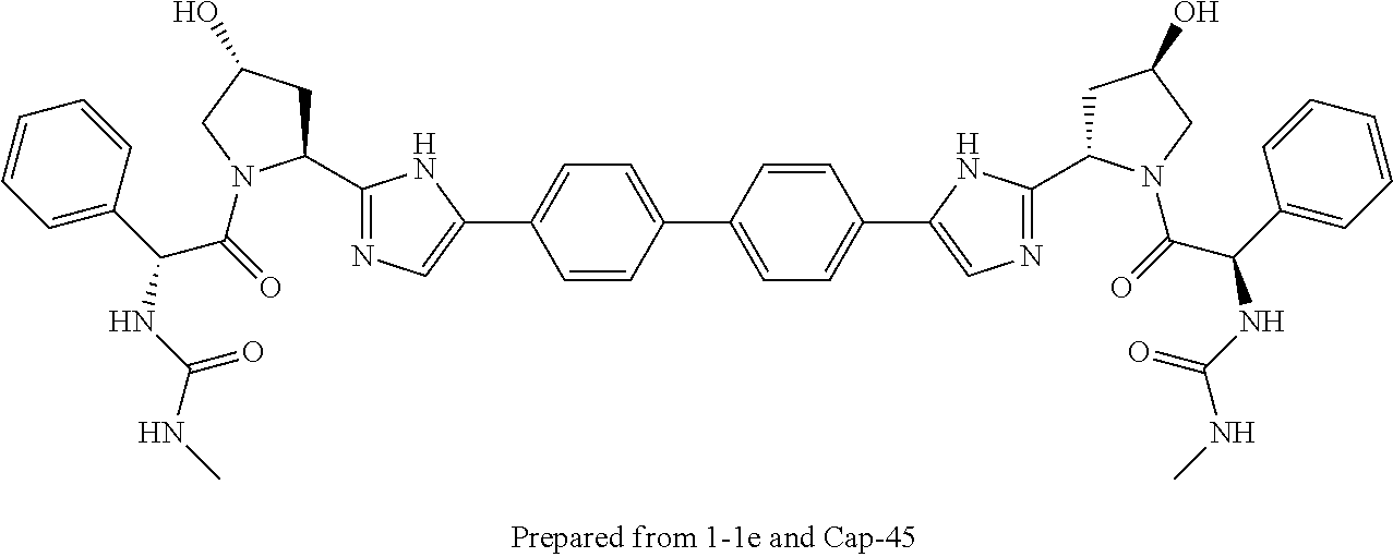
C1=C(C(NC(NC)=O)C(=O)N2C(C3=NC=C(C4=CC=C(C5=CC=C(C6=CN=C(C7CC(O)CN7C(=O)C(C7=CC=CC=C7)NC(NC)=O)N6)C=C5)C=C4)N3)CC(O)C2)C=CC=C1
